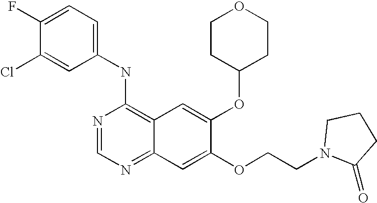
C1=C(Cl)C(F)=CC=C1NC1=C2C(=NC=N1)C=C(OCCN1CCCC1=O)C(OC1CCOCC1)=C2
